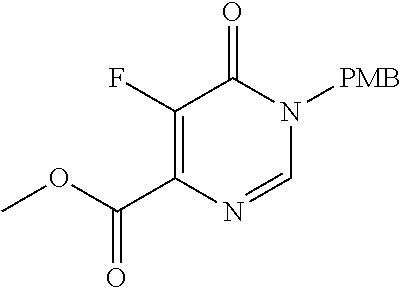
C1(F)=C(C(OC)=O)N=CN([PMB])C1=O
